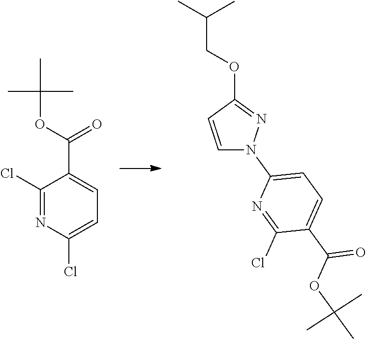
C1(C(OC(C)(C)C)=O)=CC=C(Cl)N=C1Cl.C1=CC(OCC(C)C)=NN1C1=CC=C(C(OC(C)(C)C)=O)C(Cl)=N1
